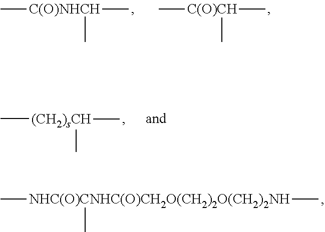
C[NHC(O)CNHC(O)CH2O(CH2)2O(CH2)2NH](C)C.C[C(O)NHCH](C)C.C[C(O)CH](C)C.C[(CH2)sCH](C)C
